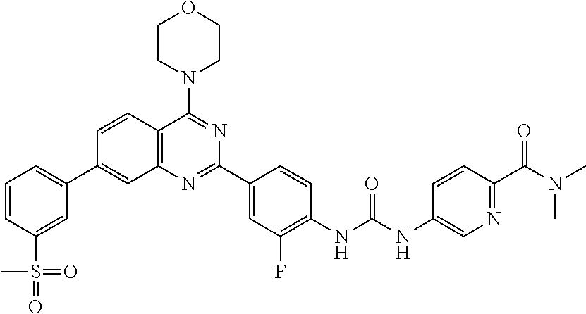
C1=CC2=C(C=C1C1=CC=CC(S(=O)(=O)C)=C1)N=C(C1=CC(F)=C(NC(NC3=CN=C(C(N(C)C)=O)C=C3)=O)C=C1)N=C2N1CCOCC1
